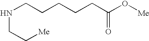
N(CCCCCC(O[Me])=O)CC[Me]
